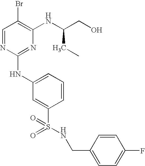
C1=NC(NC2=CC=CC(S(=O)(=O)NCC3=CC=C(F)C=C3)=C2)=NC(NC(CO)CC)=C1Br
